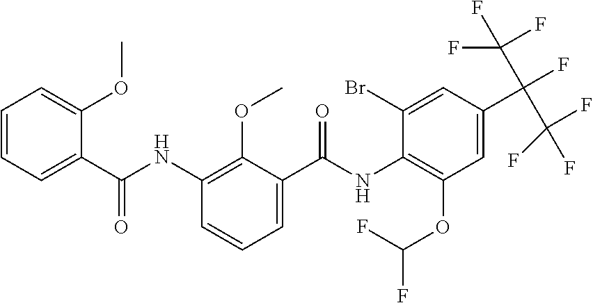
C1=CC=C(C(NC2=C(OC)C(C(NC3=C(OC(F)F)C=C(C(F)(C(F)(F)F)C(F)(F)F)C=C3Br)=O)=CC=C2)=O)C(OC)=C1
